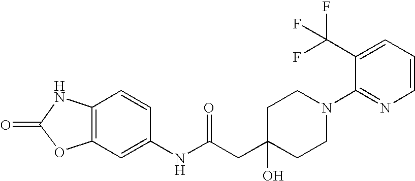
C12=C(C=CC(NC(CC3(O)CCN(C4=NC=CC=C4C(F)(F)F)CC3)=O)=C1)NC(=O)O2
